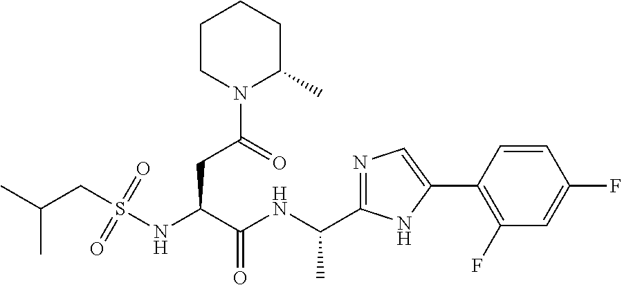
C(NC(C(NS(CC(C)C)(=O)=O)CC(N1C(C)CCCC1)=O)=O)(C)C1=NC=C(C2=C(F)C=C(F)C=C2)N1
